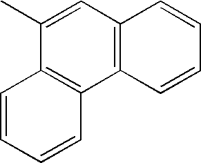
C12=C(C=C(C)C3=C1C=CC=C3)C=CC=C2
